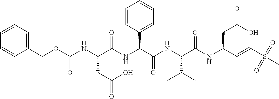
C1(COC(NC(C(NC(C(NC(C(NC(C=CS(C)(=O)=O)CC(O)=O)=O)C(C)C)=O)C2=CC=CC=C2)=O)CC(=O)O)=O)=CC=CC=C1
